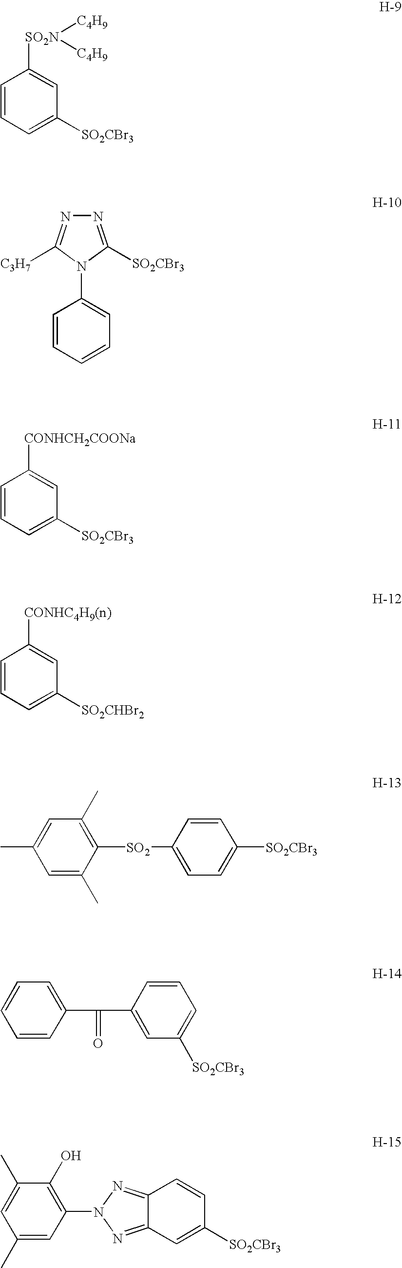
C1=CC=C([SO2CBr3])C=C1[SO2N]([C4H9])[C4H9].C1=CC=CC=C1N1C([SO2CBr3])=NN=C1[C3H7].C1=CC=C([SO2CBr3])C=C1[CONHCH2COONa].C1=CC=C([SO2CHBr2])C=C1[CONHC4H9(n)].C1=C(C)C([SO2]C2=CC=C([SO2CBr3])C=C2)=C(C)C=C1C.C1=CC(C(=O)C2=CC([SO2CBr3])=CC=C2)=CC=C1.C12=NN(C3=C(O)C(C)=CC(C)=C3)N=C1C=CC([SO2CBr3])=C2
